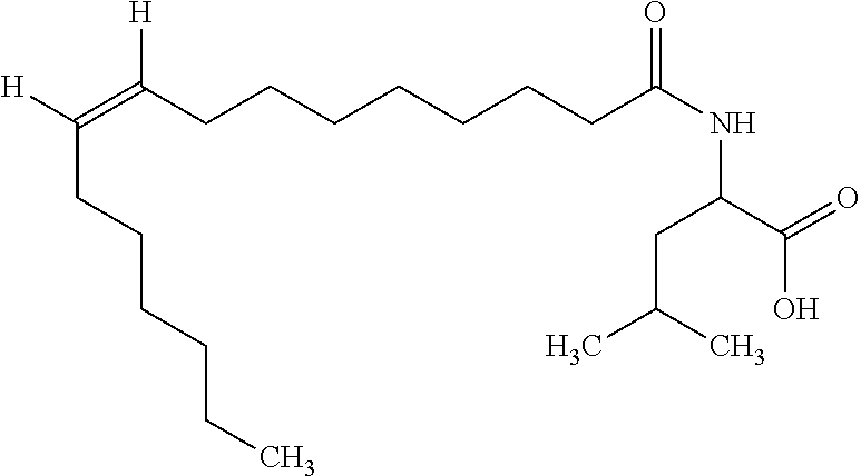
C(O)(C(CC(C)C)NC(CCCCCCCC(=C([H])CCCCCC)[H])=O)=O
